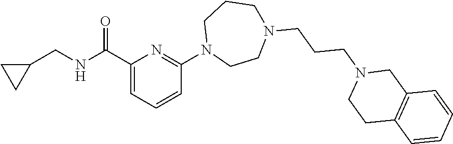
C1(CNC(C2=CC=CC(N3CCN(CCCN4CCC5=C(C4)C=CC=C5)CCC3)=N2)=O)CC1
